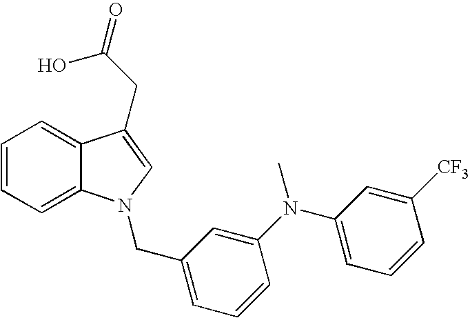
C1=CC=C2C(=C1)C(CC(O)=O)=CN2CC1=CC=CC(N(C2=CC=CC([CF3])=C2)C)=C1
